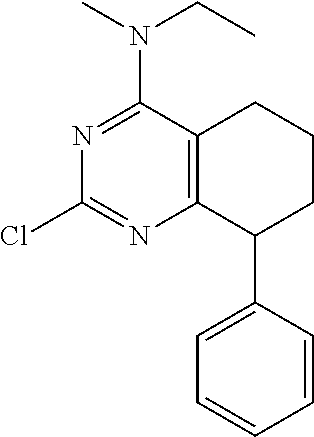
C12=C(CCCC1C1=CC=CC=C1)C(N(C)CC)=NC(Cl)=N2
